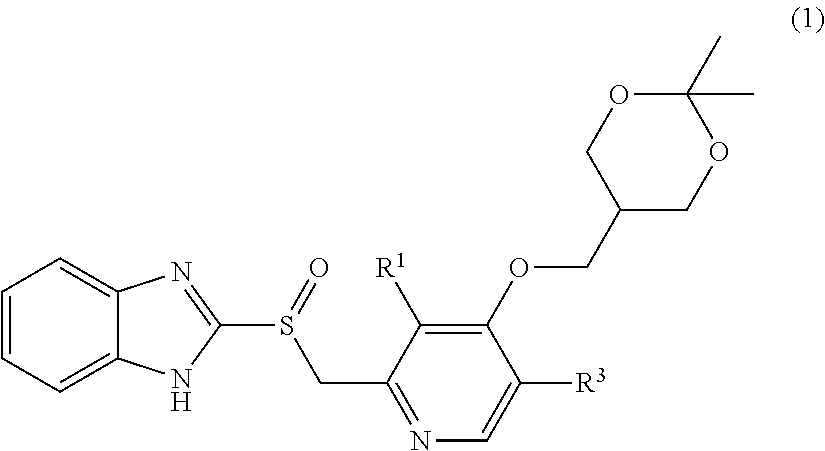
C1=CC=C2C(=C1)N=C(S(=O)CC1=NC=C([R3])C(OCC3COC(C)(C)OC3)=C1[R1])N2
